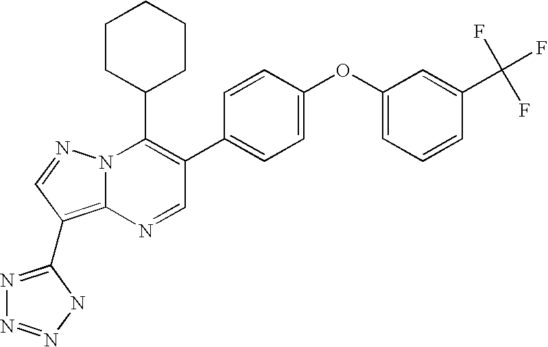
N1=CC(C2=CC=C(OC3=CC=CC(C(F)(F)F)=C3)C=C2)=C(C2CCCCC2)N2C1=C(C1=NN=NN1)C=N2
